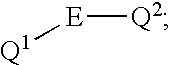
[Q1][E][Q2]
